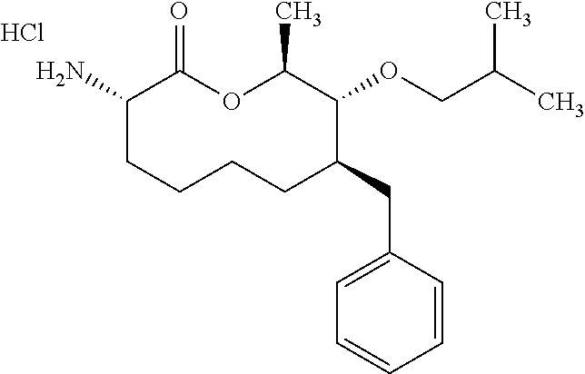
C1(N)CCCCC(CC2=CC=CC=C2)C(OCC(C)C)C(C)OC1=O.Cl
